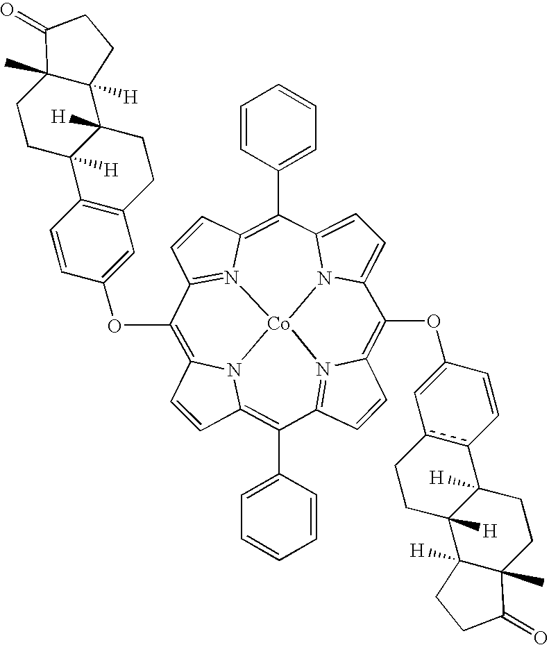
O=C1C2(C)CCC3([H])C([H])(C2([H])CC1)CCC1=C3C=CC(OC2=C3C=CC4=C(C5=CC=CC=C5)C5=N6C(=C(OC7=Cc8c(C9([H])CCC%10(C)C([H])(C9([H])CC8)CCC%10=O)C=C7)C7=CC=C8N7[Co]6(N43)N3=C2C=CC3=C8C2=CC=CC=C2)C=C5)=C1
